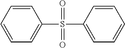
C1=CC=CC=C1S(C1=CC=CC=C1)(=O)=O
